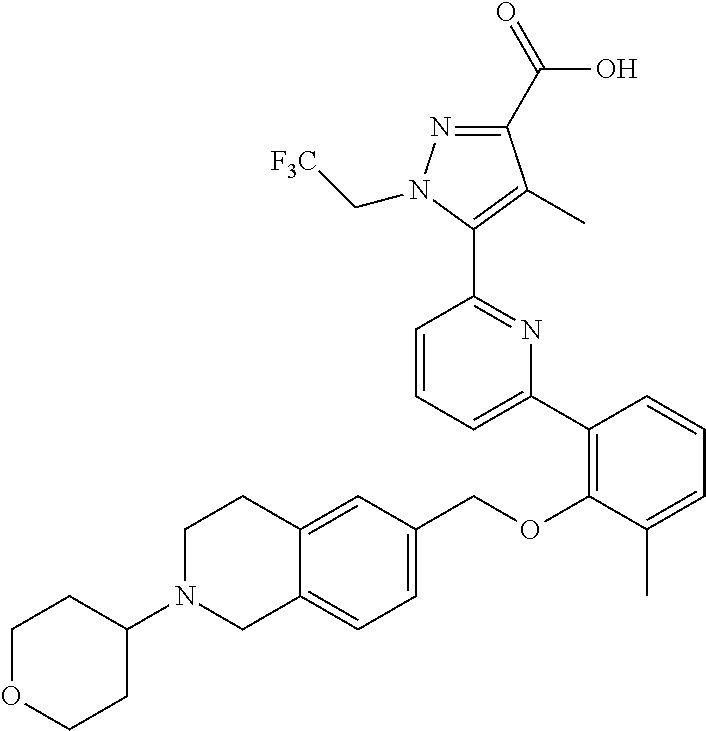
C1(C2=C(OCC3=CC=C4C(=C3)CCN(C3CCOCC3)C4)C(C)=CC=C2)=CC=CC(C2=C(C)C(C(=O)O)=NN2C[F3C])=N1
